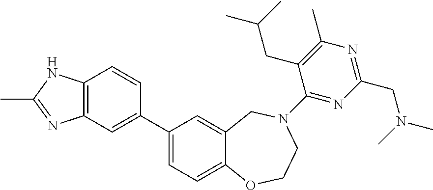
C1(C2=CC3=C(C=C2)NC(C)=N3)=CC=C2C(=C1)CN(C1=NC(CN(C)C)=NC(C)=C1CC(C)C)CCO2
